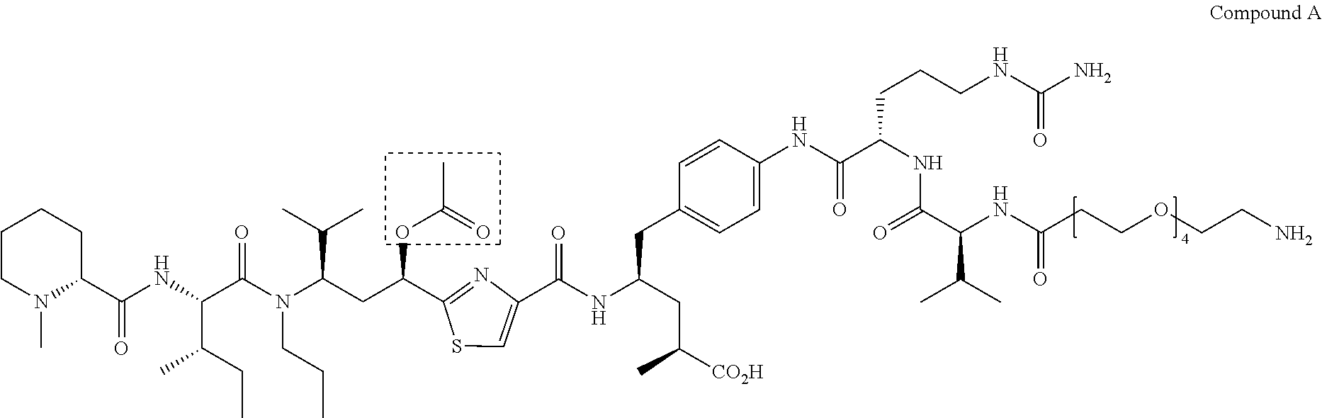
C1CN(C)C(C(NC(C(N(C(CC(C2=NC(C(NC(CC([CO2H])C)CC3=CC=C(NC(C(NC(C(NC(CCOCCN)=O)C(C)C)=O)CCCNC(N)=O)=O)C=C3)=O)=CS2)OC(C)=O)C(C)C)CCC)=O)C(CC)C)=O)CC1
